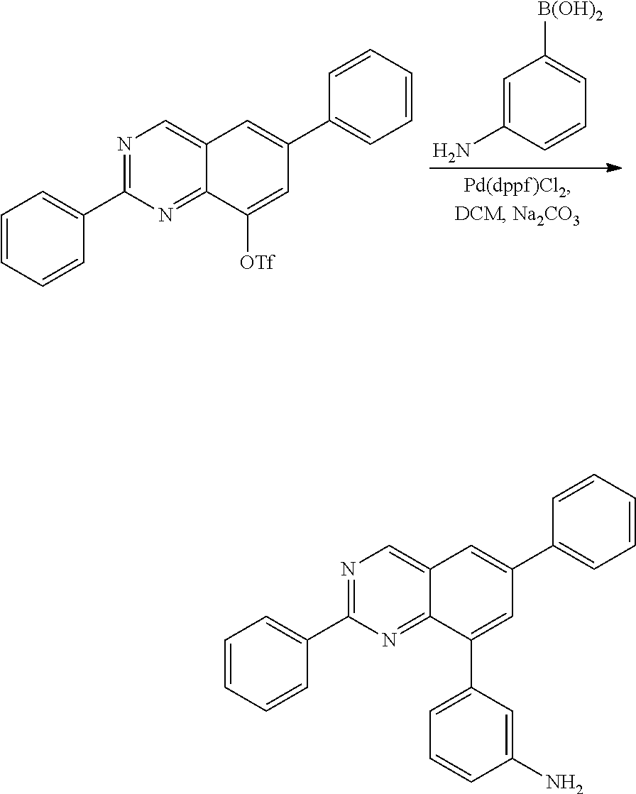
C1=C(N)C=CC=C1[B(OH)2].N1=C(C2=CC=CC=C2)N=C2C(=C1)C=C(C1=CC=CC=C1)C=C2[OTf].N1=C(C2=CC=CC=C2)N=C2C(=C1)C=C(C1=CC=CC=C1)C=C2C1=CC=CC(N)=C1
